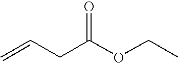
C=CCC(OCC)=O
